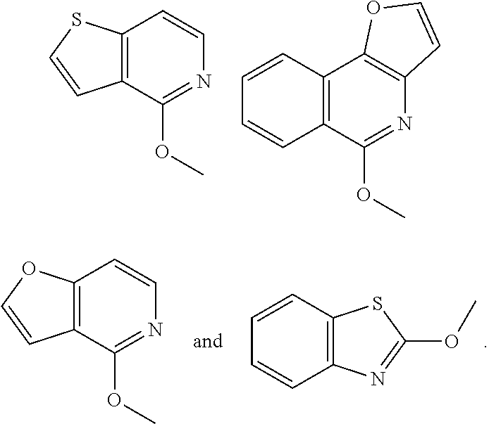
C12=C(C(OC)=NC=C1)C=CS2.C12=C(C(OC)=NC3=C1OC=C3)C=CC=C2.C12=C(C(OC)=NC=C1)C=CO2.C12=C(C=CC=C1)SC(OC)=N2
